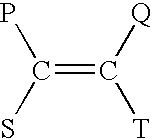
C(=C([T])[Q])(P)S
